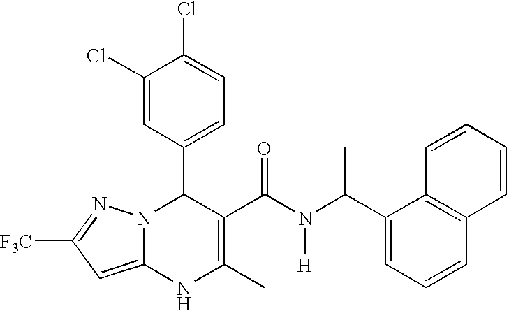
C1(Cl)=CC(C2N3C(=CC([F3C])=N3)NC(C)=C2C(N(C(C2=CC=CC3=C2C=CC=C3)C)[H])=O)=CC=C1Cl
